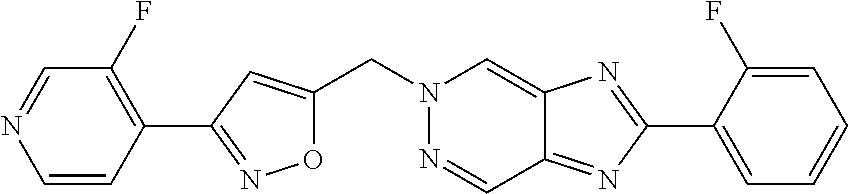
O1C(CN2N=CC3=NC(C4=CC=CC=C4F)=NC3=C2)=CC(C2=C(F)C=NC=C2)=N1
